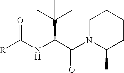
[R]C(NC(C(=O)N1C(C)CCCC1)C(C)(C)C)=O
